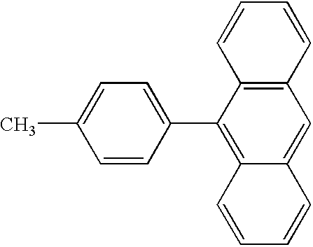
C12=C(C(C3=CC=C(C)C=C3)=C3C(=C1)C=CC=C3)C=CC=C2
